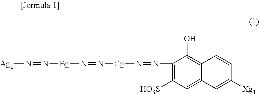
[Ag1]N=N[Bg]N=N[Cg]N=NC1=C([HO3S])C=C2C(=C1O)C=CC([Xg1])=C2
